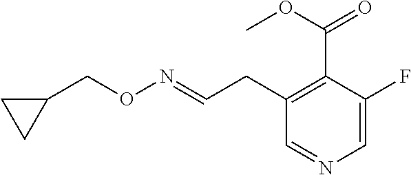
C1(CON=CCC2=C(C(OC)=O)C(F)=CN=C2)CC1
